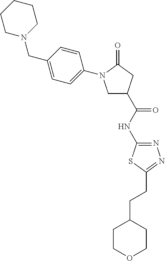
C1N(CC2=CC=C(N3CC(C(NC4=NN=C(CCC5CCOCC5)S4)=O)CC3=O)C=C2)CCCC1
